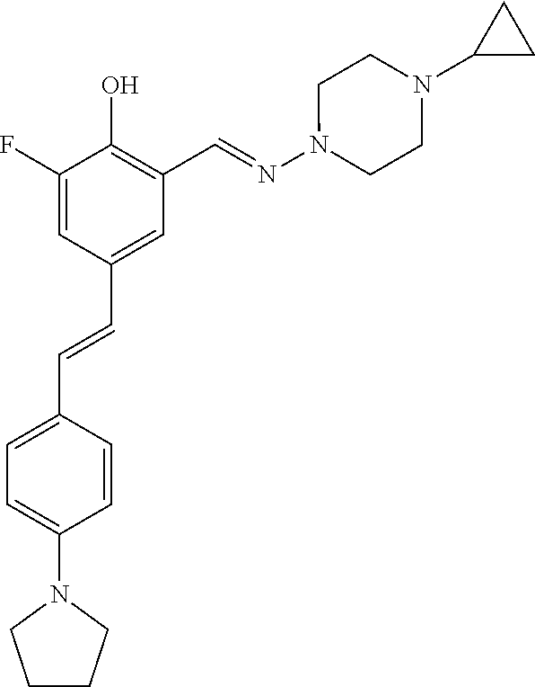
C1(F)=CC(C=CC2=CC=C(N3CCCC3)C=C2)=CC(C=NN2CCN(C3CC3)CC2)=C1O
